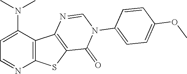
C1=C(N(C)C)C2=C(N=C1)SC1=C2N=CN(C2=CC=C(OC)C=C2)C1=O
